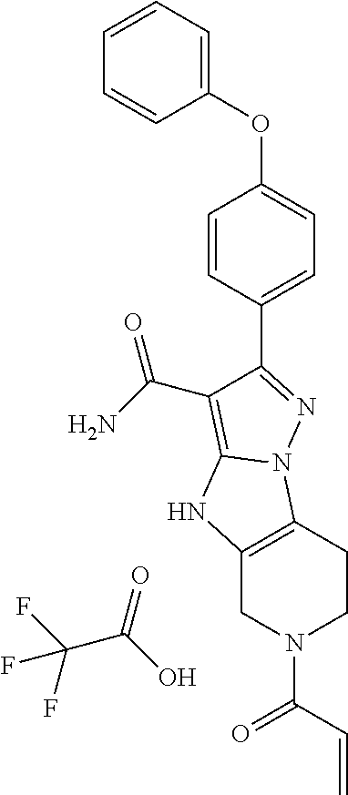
C1CC2=C(CN1C(=O)C=C)NC1=C(C(N)=O)C(C3=CC=C(OC4=CC=CC=C4)C=C3)=NN21.FC(C(O)=O)(F)F
